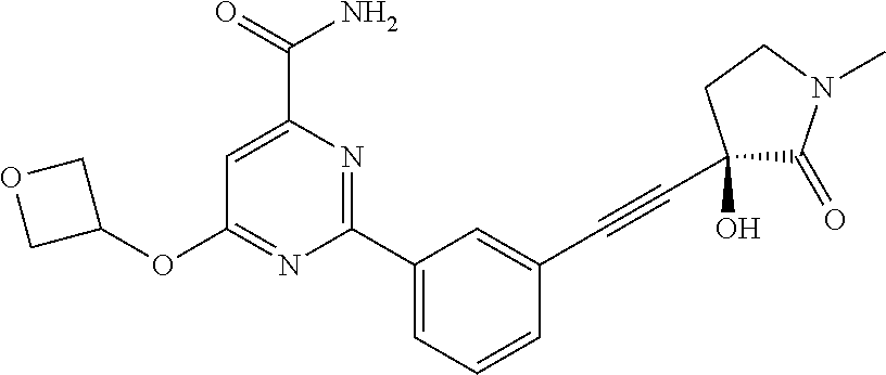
C1=C(C(=O)N)N=C(C2=CC=CC(C#CC3(O)C(=O)N(C)CC3)=C2)N=C1OC1COC1
